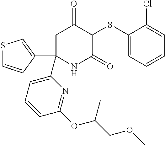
C1(SC2C(=O)CC(C3=CC=CC(OC(COC)C)=N3)(C3=CSC=C3)NC2=O)=CC=CC=C1Cl
